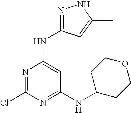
N1=C(Cl)N=C(NC2CCOCC2)C=C1NC1=NNC(C)=C1
